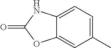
O=C1OC2=CC(C)=CC=C2N1
